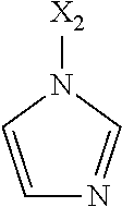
C1=CN([X2])C=N1
